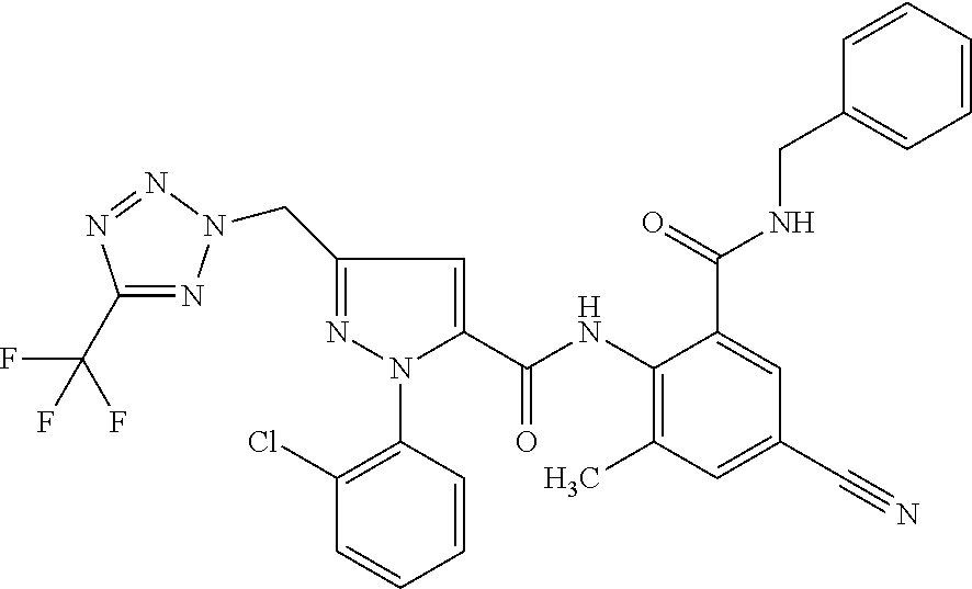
C1(C(F)(F)F)=NN(CC2=NN(C3=C(Cl)C=CC=C3)C(C(NC3=C(C)C=C(C#N)C=C3C(=O)NCC3=CC=CC=C3)=O)=C2)N=N1
